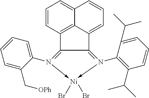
C12=N(C3=C(C(C)C)C=CC=C3C(C)C)->[Ni](Br)(Br)-N(C3=CC=CC=C3C[OPh])=C1C1=C3C2=CC=CC3=CC=C1
